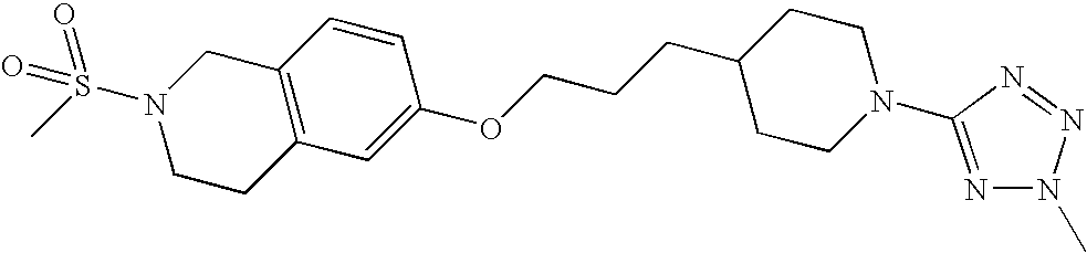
C1(OCCCC2CCN(C3=NN(C)N=N3)CC2)=CC2=C(C=C1)CN(S(C)(=O)=O)CC2
